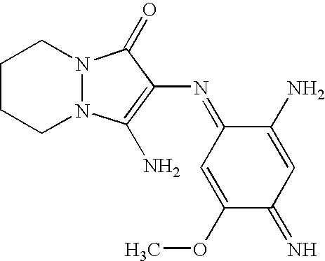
C1(OC)=CC(=NC2=C(N)N3N(C2=O)CCCC3)C(N)=CC1=N
